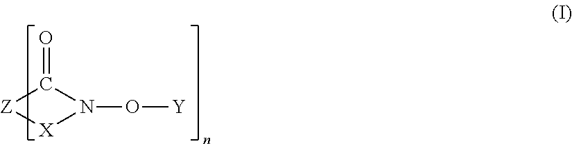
[Z]1C(=O)N(O[Y])[X]1
